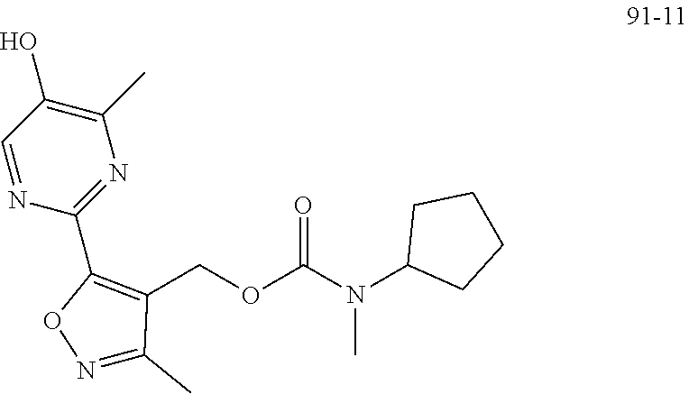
C1=NC(C2=C(COC(N(C3CCCC3)C)=O)C(C)=NO2)=NC(C)=C1O
